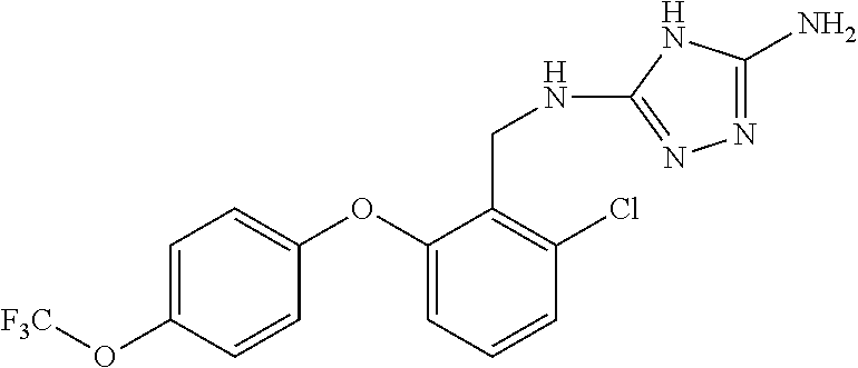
C1=C(O[F3C])C=CC(OC2=CC=CC(Cl)=C2CNC2=NN=C(N)N2)=C1
